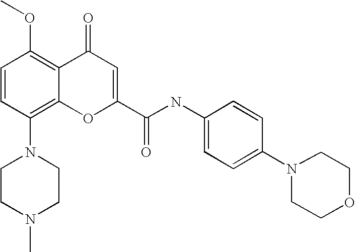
N1(C2=C3C(=C(OC)C=C2)C(=O)C=C(C(NC2=CC=C(N4CCOCC4)C=C2)=O)O3)CCN(C)CC1
